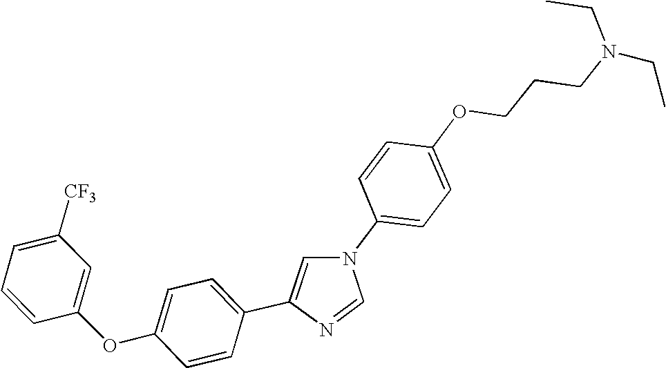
C1=CC(N2C=C(C3=CC=C(OC4=CC([CF3])=CC=C4)C=C3)N=C2)=CC=C1OCCCN(CC)CC
